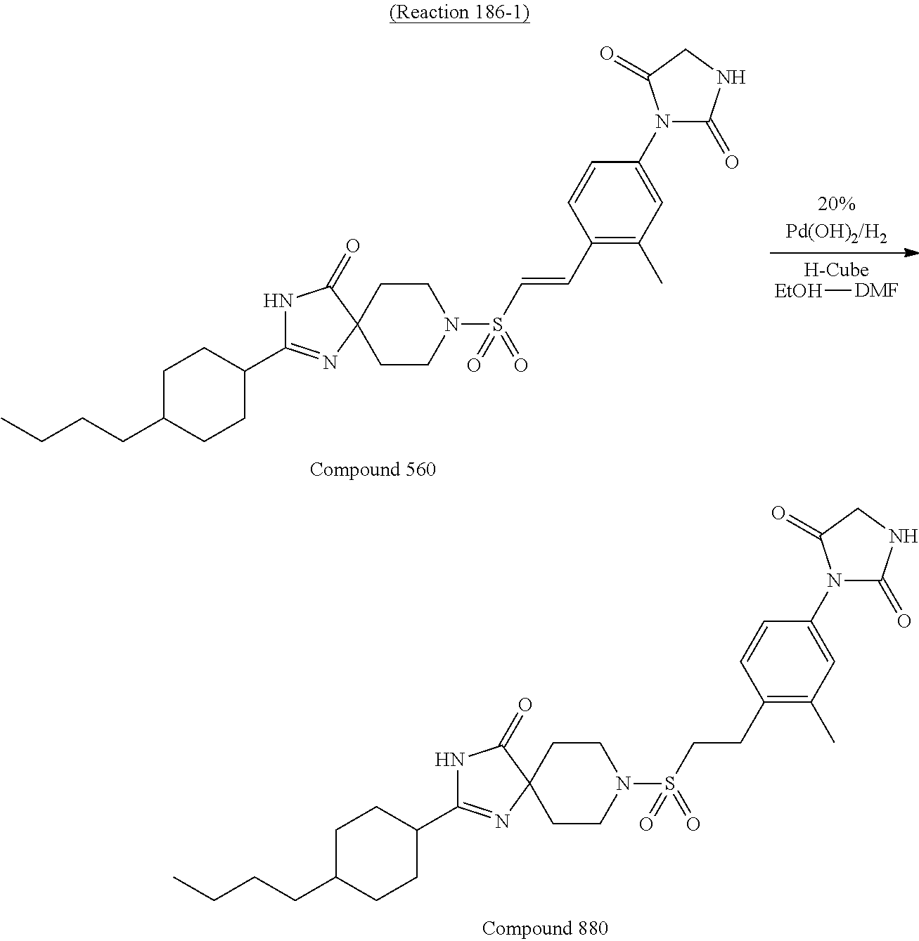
C1C(CCCC)CCC(C2=NC3(C(=O)N2)CCN(S(=O)(=O)C=CC2=C(C)C=C(N4C(=O)NCC4=O)C=C2)CC3)C1.[EtOH][DMF].C1C(CCCC)CCC(C2=NC3(C(=O)N2)CCN(S(=O)(=O)CCC2=C(C)C=C(N4C(=O)NCC4=O)C=C2)CC3)C1
